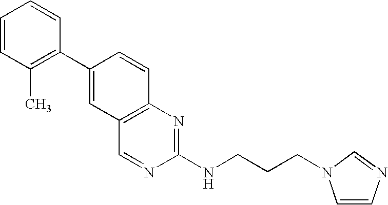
C1=CC(C)=C(C2=CC3=C(C=C2)N=C(NCCCN2C=CN=C2)N=C3)C=C1
